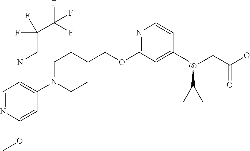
N(CC(F)(C(F)(F)F)F)C1=C(N2CCC(COC3=NC=CC([(S)](CC(O)=O)C4CC4)=C3)CC2)C=C(OC)N=C1
